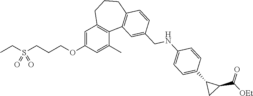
C1=C(OCCCS(CC)(=O)=O)C=C(C)C2=C1CCCC1=C2C=C(CNC2=CC=C(C3CC3C([OEt])=O)C=C2)C=C1
